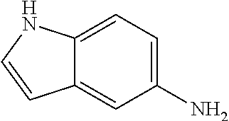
C1=C2C(=CC(N)=C1)C=CN2
